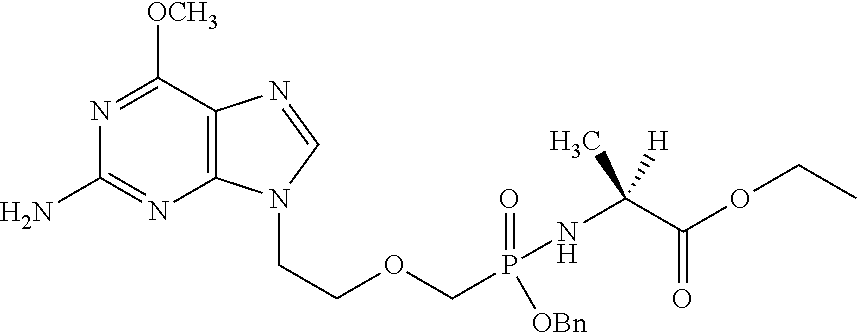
N1=C([OCH3])C2=C(N=C1N)N(CCOCP(NC(C(OCC)=O)(C)[H])(=O)[OBn])C=N2
